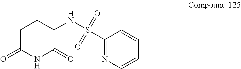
C1C(=O)NC(=O)C(NS(C2=NC=CC=C2)(=O)=O)C1
